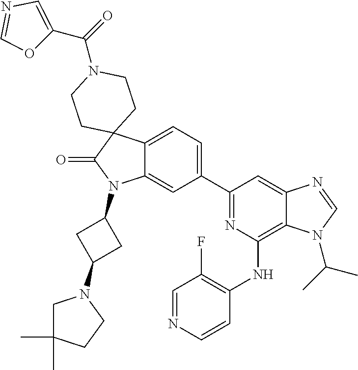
C12=CC=C(C3=NC(NC4=C(F)C=NC=C4)=C4C(=C3)N=CN4C(C)C)C=C1N(C1CC(N3CC(C)(C)CC3)C1)C(=O)C21CCN(C(=O)C2=CN=CO2)CC1
